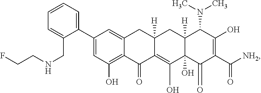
C12=C(O)C=C(C3=CC=CC=C3CNCCF)C=C1CC1([H])C(=C(O)C3(O)C([H])(C1)C(N(C)C)C(O)=C(C([NH2])=O)C3=O)C2=O
